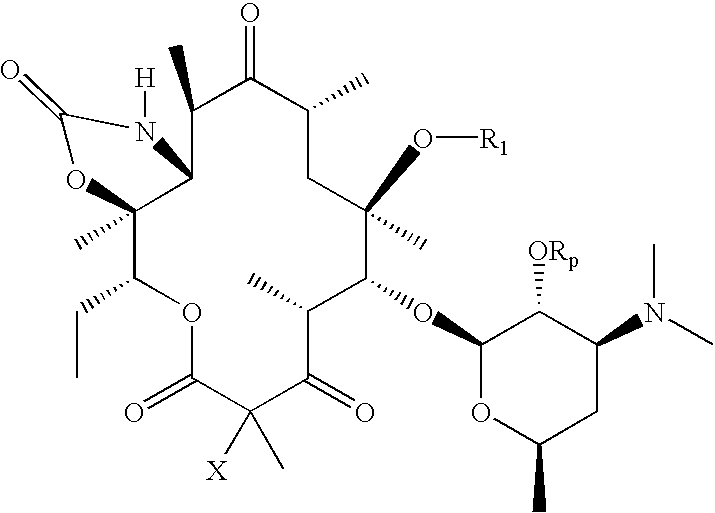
C12(C)C(CC)OC(=O)C(C)([X])C(=O)C(C)C(OC3OC(C)CC(N(C)C)C3[ORp])C(C)(O[R1])CC(C)C(=O)C(C)C1N([H])C(=O)O2
